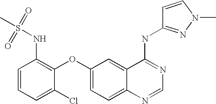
C1=CC=C(Cl)C(OC2=CC=C3C(=C2)C(NC2=NN(C)C=C2)=NC=N3)=C1NS(C)(=O)=O
